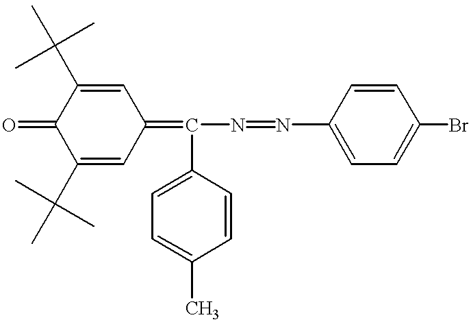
C1(C(C)(C)C)=CC(=C(N=NC2=CC=C(Br)C=C2)C2=CC=C(C)C=C2)C=C(C(C)(C)C)C1=O
